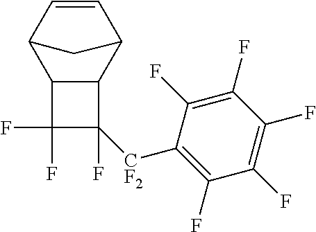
C12C(C3C=CC1C3)C([CF2]C1=C(F)C(F)=C(F)C(F)=C1F)(F)C2(F)F
